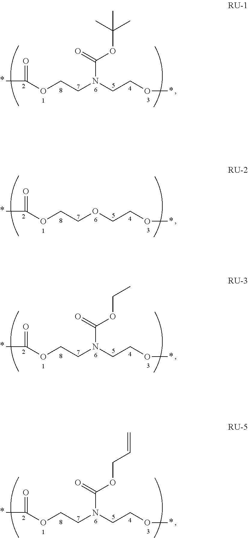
CC(OCCN(CCOC)C(=O)OC(C)(C)C)=O.CC(OCCOCCOC)=O.CC(OCCN(CCOC)C(=O)OCC)=O.CC(OCCN(CCOC)C(=O)OCC=C)=O
